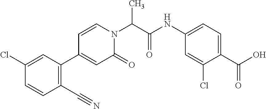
CC(N1C=CC(C2=C(C#N)C=CC(Cl)=C2)=CC1=O)C(NC1=CC=C(C(=O)O)C(Cl)=C1)=O
